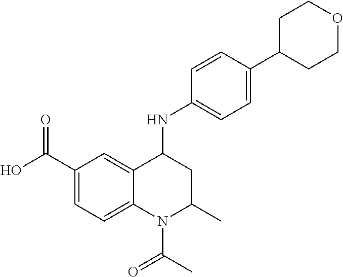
C1=C2C(=CC=C1C(O)=O)N(C(C)=O)C(C)CC2NC1=CC=C(C2CCOCC2)C=C1
